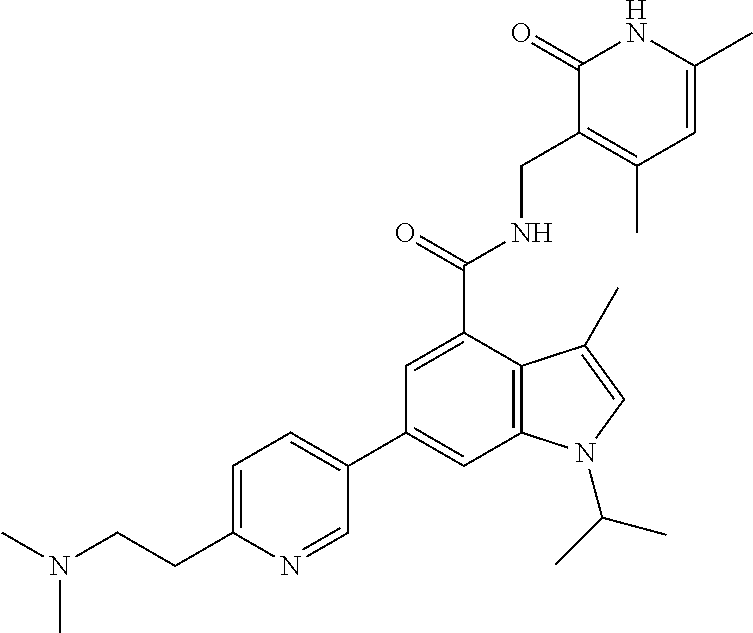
C1=C(C)NC(=O)C(CNC(C2=CC(C3=CC=C(CCN(C)C)N=C3)=CC3=C2C(C)=CN3C(C)C)=O)=C1C
